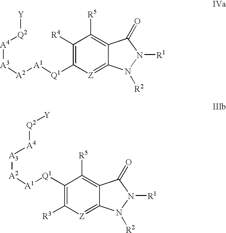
C1([R4])=C([Q1][A1][A2][A3][A4][Q2][Y])[Z]=C2C(=C1[R5])C(=O)N([R1])N2[R2].C1([Q1][A1][A2][A3][A4][Q2][Y])=C([R3])[Z]=C2C(=C1[R5])C(=O)N([R1])N2[R2]
